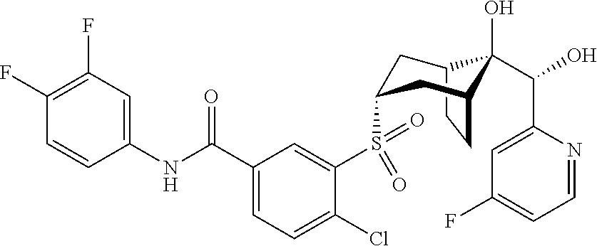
C1(F)=C(F)C=C(NC(C2=CC=C(Cl)C(S(=O)(=O)C3CC4C(O)(C(C5=CC(F)=CC=N5)O)C(CC4)C3)=C2)=O)C=C1
